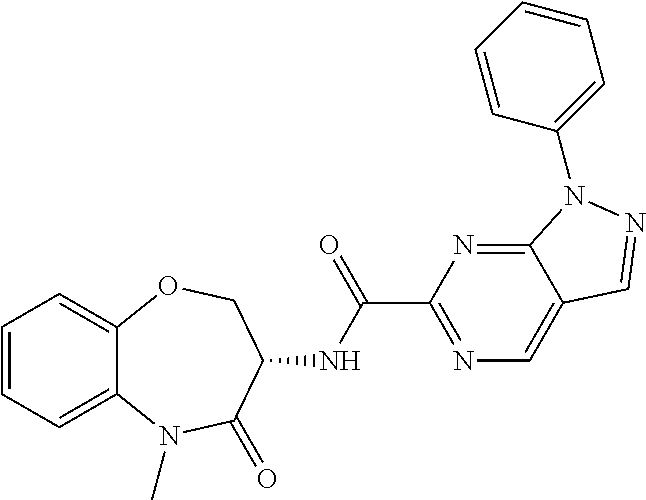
C1=CC=C2C(=C1)OCC(NC(C1=NC=C3C(=N1)N(C1=CC=CC=C1)N=C3)=O)C(=O)N2C
